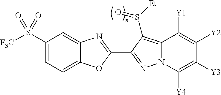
C12=CC=C(S([F3C])(=O)=O)C=C1N=C(C1=NN3C(=C1S([Et])=O)C([Y1])=C([Y2])C([Y3])=C3[Y4])O2
